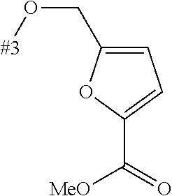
C(O[#3])C1=CC=C(C(=O)[MeO])O1
